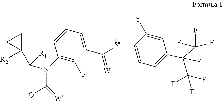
C1(C([R1])N(C(=[W])[Q])C2=C(F)C(C(=[W])NC3=CC=C(C(C(F)(F)F)(C(F)(F)F)F)C=C3[Y])=CC=C2)([R2])CC1
